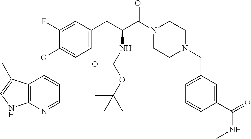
C12=C(N=CC=C1OC1=CC=C(CC(C(N3CCN(CC4=CC=CC(C(=O)NC)=C4)CC3)=O)NC(OC(C)(C)C)=O)C=C1F)NC=C2C
